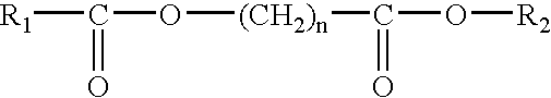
C(O[(CH2)n]C(O[R2])=O)([R1])=O
